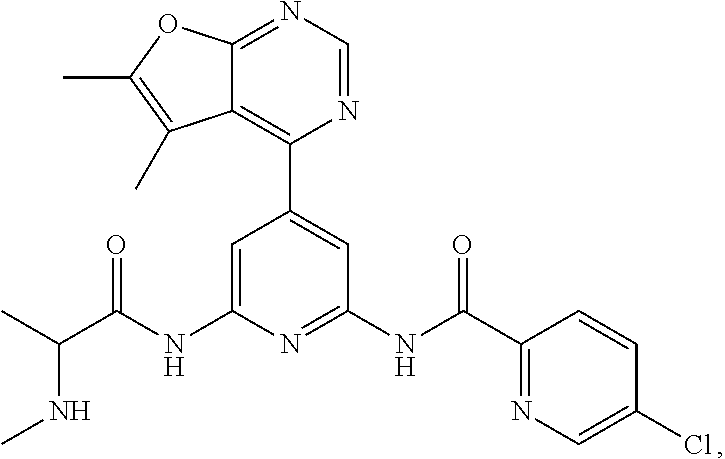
C1=C(NC(C(C)NC)=O)N=C(NC(=O)C2=NC=C(Cl)C=C2)C=C1C1=C2C(=NC=N1)OC(C)=C2C
